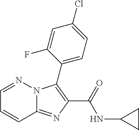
C12=NC(C(=O)NC3CC3)=C(C3=CC=C(Cl)C=C3F)N1N=CC=C2
